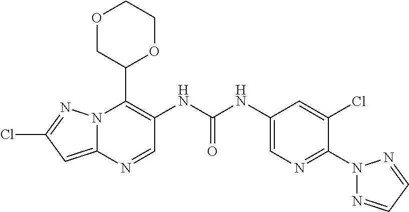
N12C(=CC(Cl)=N1)N=CC(NC(NC1=CN=C(N3N=CC=N3)C(Cl)=C1)=O)=C2C1OCCOC1
